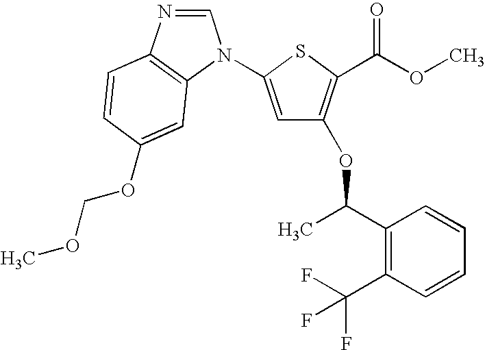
C1=NC2=C(N1C1=CC(OC(C3=C(C(F)(F)F)C=CC=C3)C)=C(C(OC)=O)S1)C=C(OCOC)C=C2
